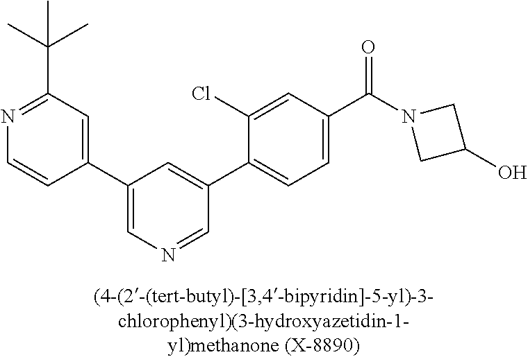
C1(C2=CN=CC(C3=CC=C(C(=O)N4CC(O)C4)C=C3Cl)=C2)=CC(C(C)(C)C)=NC=C1
